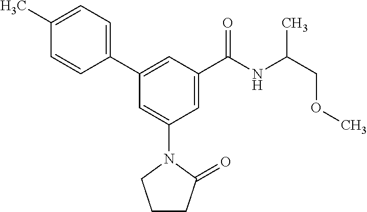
C1(C)=CC=C(C2=CC(C(NC(COC)C)=O)=CC(N3CCCC3=O)=C2)C=C1
